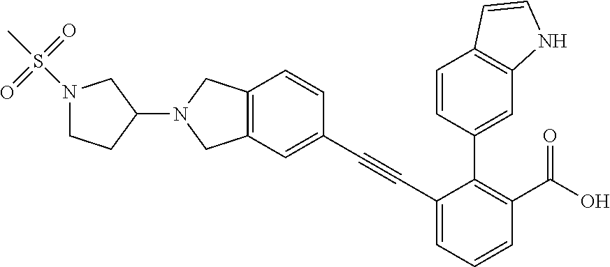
C1(C#CC2=CC3=C(C=C2)CN(C2CCN(S(=O)(=O)C)C2)C3)=CC=CC(C(O)=O)=C1C1=CC2=C(C=C1)C=CN2
